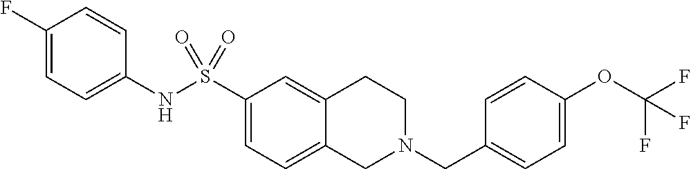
C1(F)=CC=C(NS(C2=CC=C3C(=C2)CCN(CC2=CC=C(OC(F)(F)F)C=C2)C3)(=O)=O)C=C1
